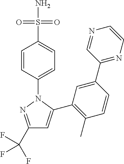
C1(C(F)(F)F)=NN(C2=CC=C(S(N)(=O)=O)C=C2)C(C2=C(C)C=CC(C3=NC=CN=C3)=C2)=C1
